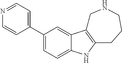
C1(C2=CC=NC=C2)=CC=C2C(=C1)C1=C(N2)CCCNC1
